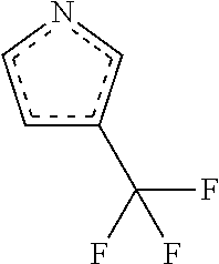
c1c(C(F)(F)F)cnc1
